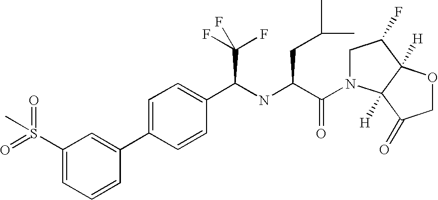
C1=C(C2=CC(S(=O)(=O)C)=CC=C2)C=CC(C(NC(C(=O)N2CC(F)C3([H])C2([H])C(=O)CO3)CC(C)C)C(F)(F)F)=C1
